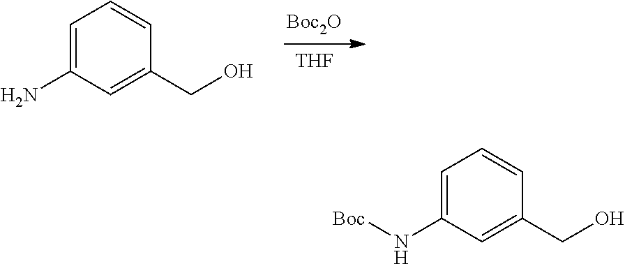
[Boc2O].[THF].C1=C(N)C=C(CO)C=C1.C1=C(N[Boc])C=C(CO)C=C1
